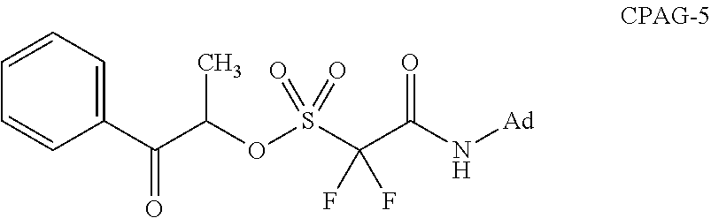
C1(C(C(OS(=O)(=O)C(C(N[Ad])=O)(F)F)C)=O)=CC=CC=C1
